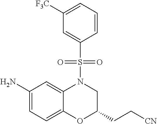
C1(N)=CC=C2C(=C1)N(S(C1=CC([F3C])=CC=C1)(=O)=O)CC(CC[CN])O2
